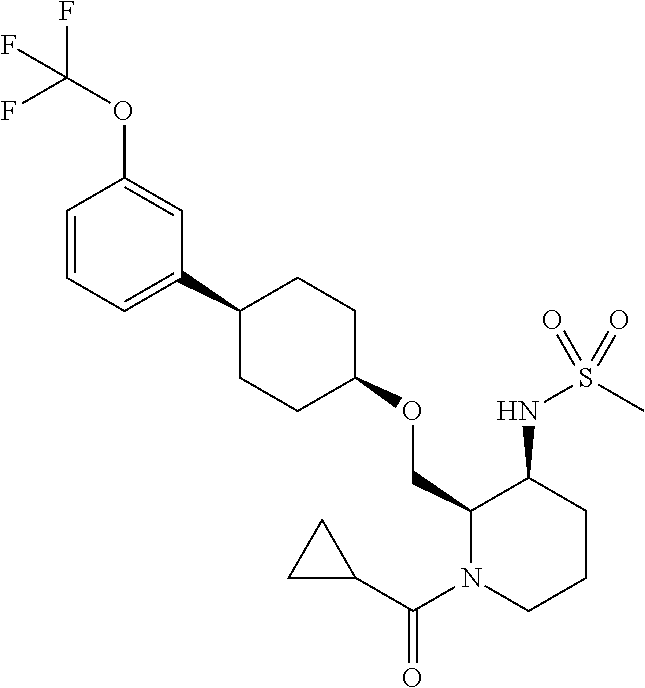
C1=CC=C(C2CCC(OCC3N(C(C4CC4)=O)CCCC3NS(C)(=O)=O)CC2)C=C1OC(F)(F)F
